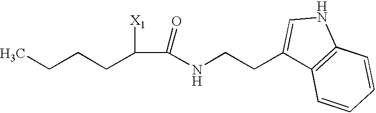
CCCCC(C(NCCC1=CNC2=C1C=CC=C2)=O)[X1]
